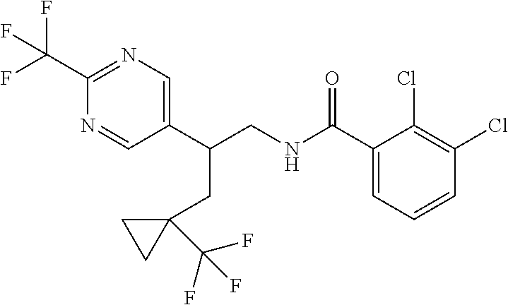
C1(C(NCC(C2=CN=C(C(F)(F)F)N=C2)CC2(C(F)(F)F)CC2)=O)=CC=CC(Cl)=C1Cl
